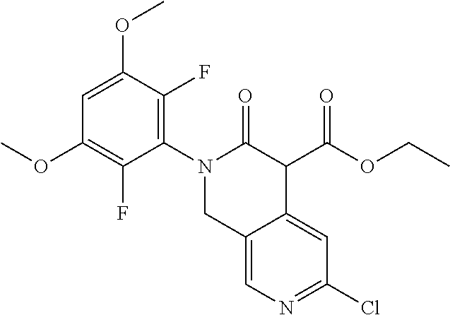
C1(OC)=C(F)C(N2CC3=CN=C(Cl)C=C3C(C(=O)OCC)C2=O)=C(F)C(OC)=C1
